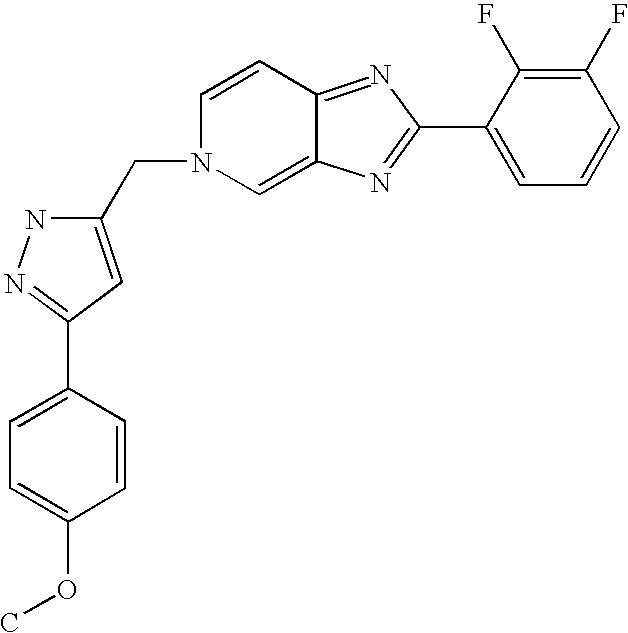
C1(C2=NC3=CN(CC4=CC(C5=CC=C(OC)C=C5)=NN4)C=CC3=N2)=CC=CC(F)=C1F
